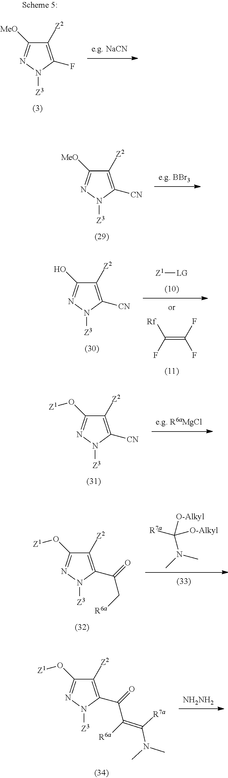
C1([Z2])=C([CN])N([Z3])N=C1[MeO].[Z1][LG].C(=C(F)F)([Rf])F.C1([Z2])=C([CN])N([Z3])N=C1O.C1([Z2])=C([CN])N([Z3])N=C1O[Z1].[R7a]C([O-Alkyl])([O-Alkyl])N(C)C.C1([Z2])=C(C(C[R6a])=O)N([Z3])N=C1O[Z1].[NH2NH2].C1([Z2])=C(C(C([R6a])=C(N(C)C)[R7a])=O)N([Z3])N=C1O[Z1].C1([Z2])=C(F)N([Z3])N=C1[MeO]
